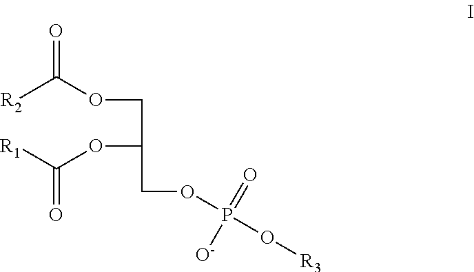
O(CC(OC([R1])=O)COP(O[R3])([O-])=O)C([R2])=O
